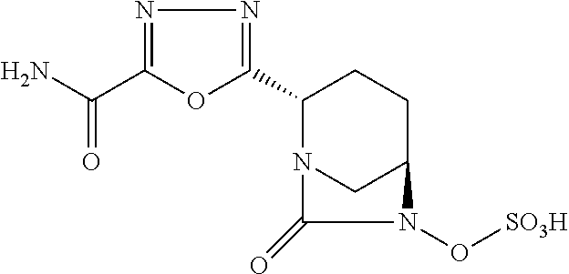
C1(C2=NN=C(C(N)=O)O2)N2CC(CC1)N(O[SO3H])C2=O
